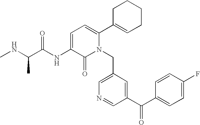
C1=C(NC(C(NC)C)=O)C(=O)N(CC2=CN=CC(C(C3=CC=C(F)C=C3)=O)=C2)C(C2=CCCCC2)=C1
